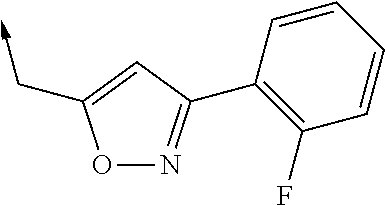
C<-CC1=CC(C2=C(F)C=CC=C2)=NO1
